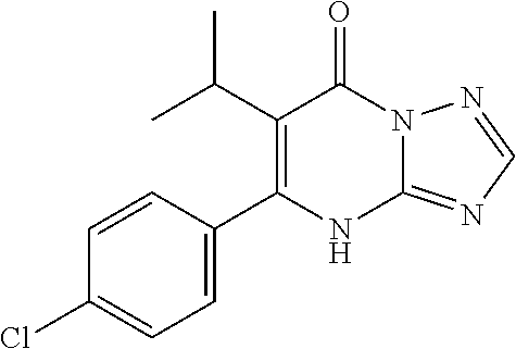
C12=NC=NN1C(=O)C(C(C)C)=C(C1=CC=C(Cl)C=C1)N2
